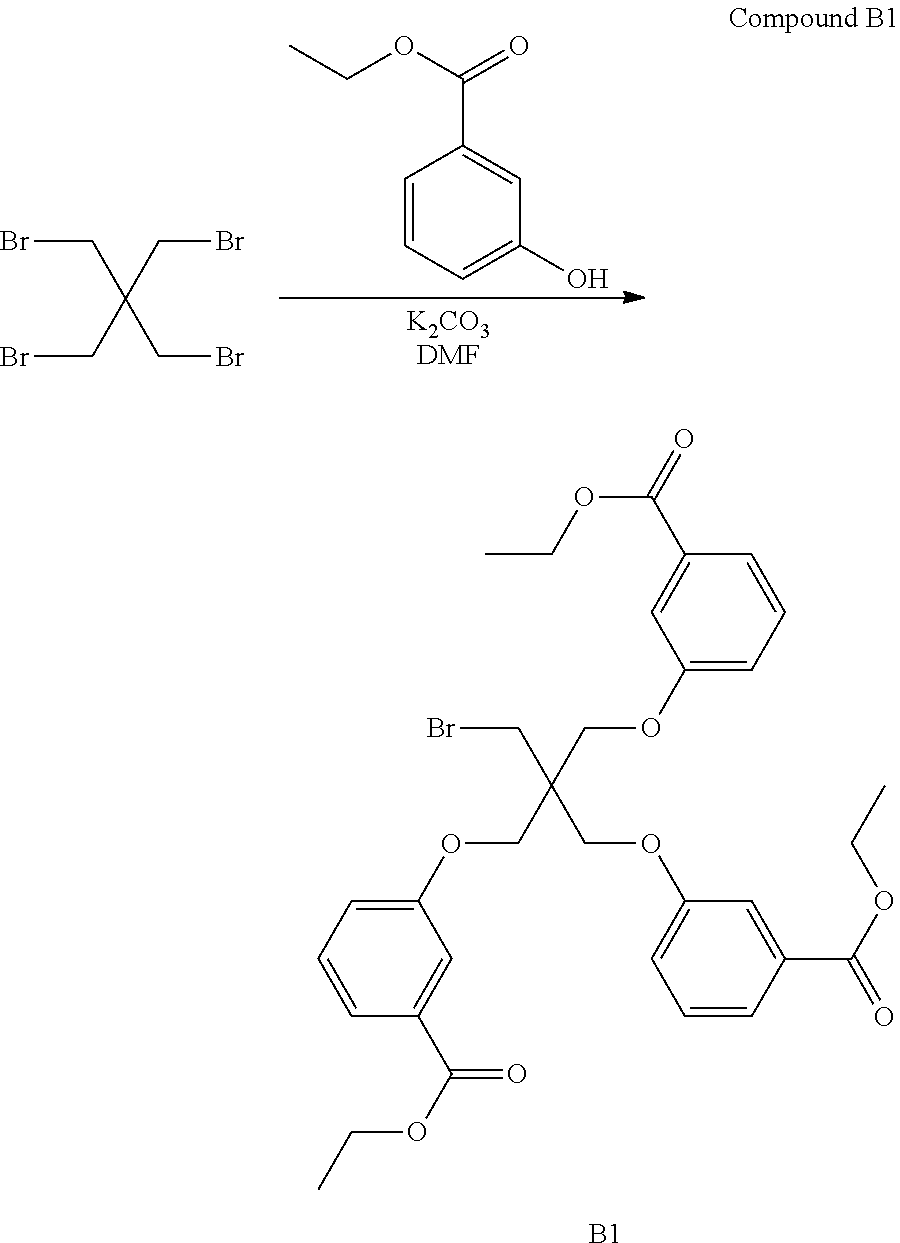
BrCC(COC1=CC=CC(C(=O)OCC)=C1)(COC1=CC=CC(C(=O)OCC)=C1)COC1=CC=CC(C(=O)OCC)=C1.[B1].C1=CC=C(O)C=C1C(OCC)=O.BrCC(CBr)(CBr)CBr
